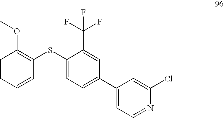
C1=CC=CC(SC2=CC=C(C3=CC=NC(Cl)=C3)C=C2C(F)(F)F)=C1OC
